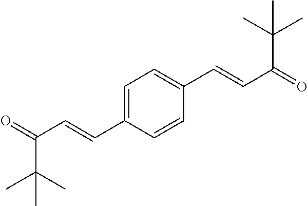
C1=C(C=CC(C(C)(C)C)=O)C=CC(C=CC(C(C)(C)C)=O)=C1
